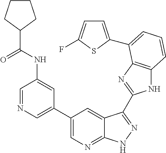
C1(C2=CN=CC(NC(C3CCCC3)=O)=C2)=CN=C2C(=C1)C(C1=NC3=C(N1)C=CC=C3C1=CC=C(F)S1)=NN2
